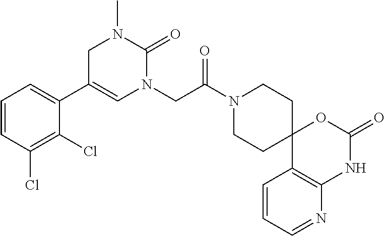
C1=CC(Cl)=C(Cl)C(C2=CN(CC(N3CCC4(CC3)C3=C(NC(=O)O4)N=CC=C3)=O)C(=O)N(C)C2)=C1
